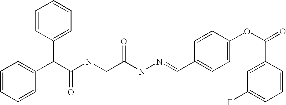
C1=CC=CC(C(C(NCC(NN=CC2=CC=C(OC(=O)C3=CC(F)=CC=C3)C=C2)=O)=O)C2=CC=CC=C2)=C1
